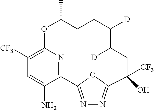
C1([CF3])=C2N=C(C(N)=C1)C1=NN=C(O1)C([CF3])(O)CC([D])C([D])CCC(C)O2
